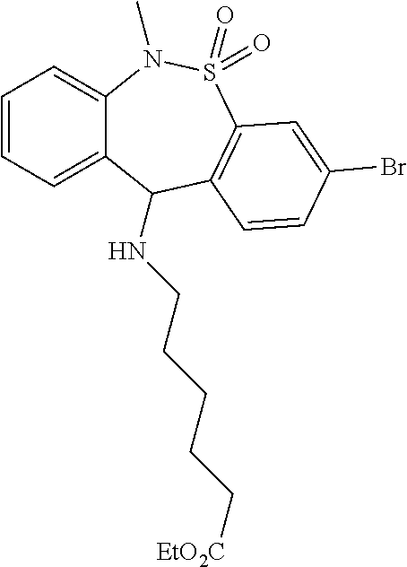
C12=CC=CC=C1C(NCCCCC[EtO2C])C1=C(S(=O)(=O)N2C)C=C(Br)C=C1
